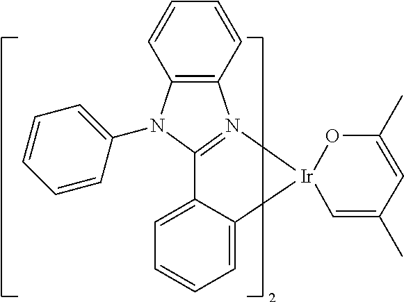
C1=C2C(=CC=C1)C1=N(C3=C(N1C1=CC=CC=C1)C=CC=C3)[Ir]21C=C(C)C=C(C)O1
